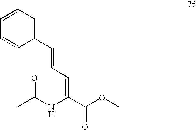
C1(C=CC=C(C(OC)=O)NC(C)=O)=CC=CC=C1
